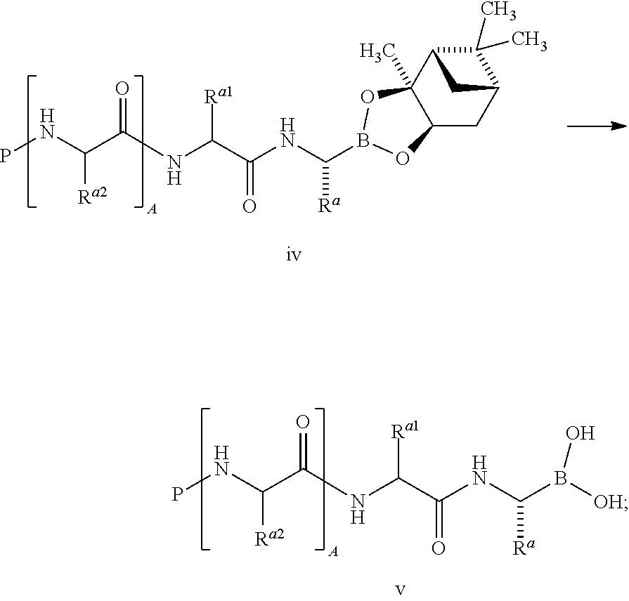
C(C(NC(C(NC([Ra])B1OC2(C)C(CC3C(C)(C)C2C3)O1)=O)[Ra1])=O)(NP)[Ra2].C(C(NC(C(NC(B([OH])O)[Ra])=O)[Ra1])=O)(NP)[Ra2]
